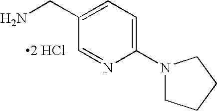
NCC1=CC=C(N2CCCC2)N=C1.[2 HCl]
